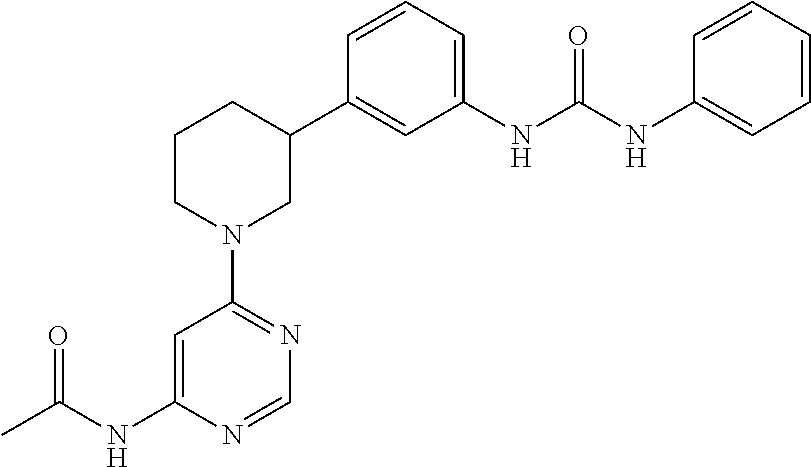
C1=C(NC(C)=O)N=CN=C1N1CC(C2=CC(NC(NC3=CC=CC=C3)=O)=CC=C2)CCC1
